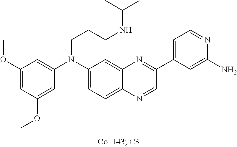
C1(OC)=CC(OC)=CC(N(C2=CC=C3C(=C2)N=C(C2=CC=NC(N)=C2)C=N3)CCCNC(C)C)=C1
